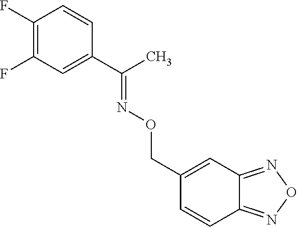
C1(F)=C(F)C=C(C(C)=NOCC2=CC3=NON=C3C=C2)C=C1
